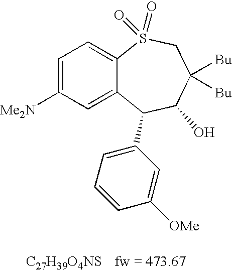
C1=C([Me2N])C=C2C(=C1)S(=O)(=O)CC([Bu])([Bu])C(O)C2C1=CC=CC([OMe])=C1.[C27H39O4NS]
